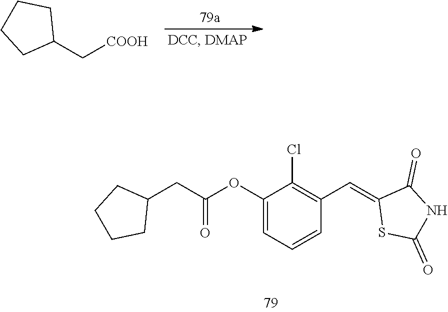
C1(C[COOH])CCCC1.C(C(OC1=CC=CC(C=C2SC(=O)NC2=O)=C1Cl)=O)C1CCCC1
